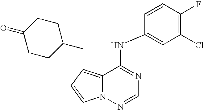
C1(=O)CCC(CC2=C3N(N=CN=C3NC3=CC(Cl)=C(F)C=C3)C=C2)CC1
